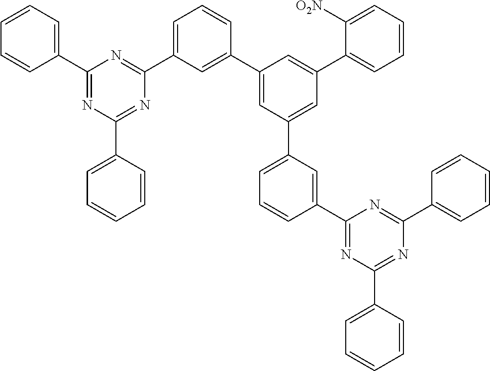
C1(C2=NC(C3=CC=CC=C3)=NC(C3=CC=CC(C4=CC(C5=CC=CC(C6=NC(C7=CC=CC=C7)=NC(C7=CC=CC=C7)=N6)=C5)=CC(C5=CC=CC=C5[O2N])=C4)=C3)=N2)=CC=CC=C1
